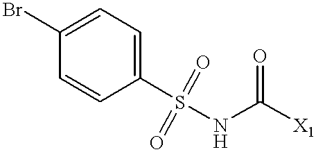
S(NC([X1])=O)(C1=CC=C(Br)C=C1)(=O)=O
